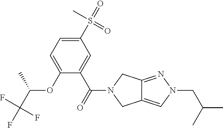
C1(S(=O)(=O)C)=CC=C(OC(C)C(F)(F)F)C(C(=O)N2CC3=CN(CC(C)C)N=C3C2)=C1
